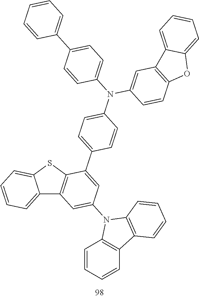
C12=CC=CC=C1SC1=C2C=C(N2C3=C(C=CC=C3)C3=C2C=CC=C3)C=C1C1=CC=C(N(C2=CC3=C(C=C2)OC2=CC=CC=C32)C2=CC=C(C3=CC=CC=C3)C=C2)C=C1
